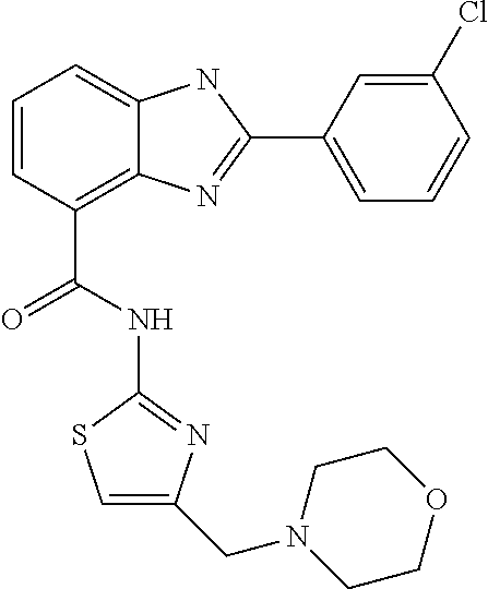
C1=CC(C(NC2=NC(CN3CCOCC3)=CS2)=O)=C2C(=C1)NC(C1=CC=CC(Cl)=C1)=N2
